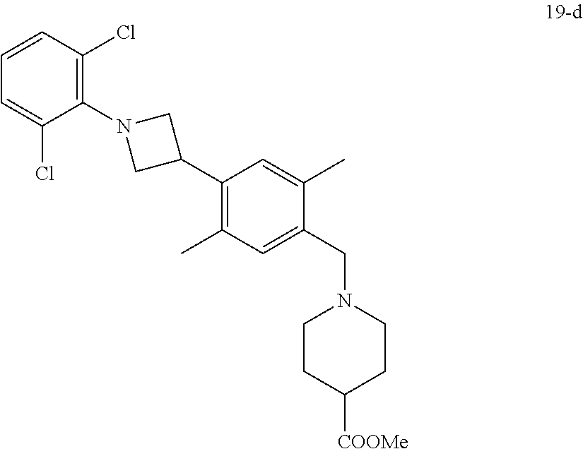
C1(C2CN(C3=C(Cl)C=CC=C3Cl)C2)=C(C)C=C(CN2CCC([COOMe])CC2)C(C)=C1
